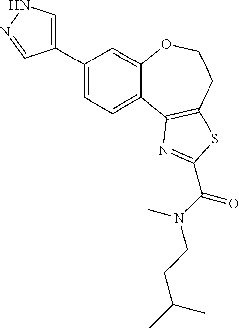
C1(C2=CNN=C2)=CC=C2C(=C1)OCCC1=C2N=C(C(N(CCC(C)C)C)=O)S1
